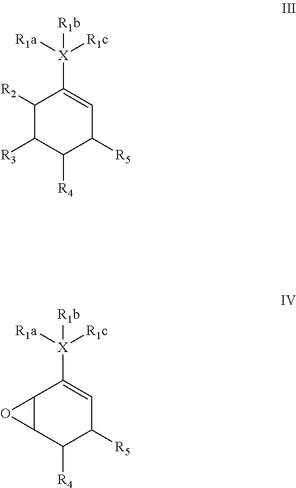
C1([R2])C([R3])C([R4])C([R5])C=C1[X]([R1c])([R1a])[R1b].C12C(C([R4])C([R5])C=C1[X]([R1c])([R1a])[R1b])O2
